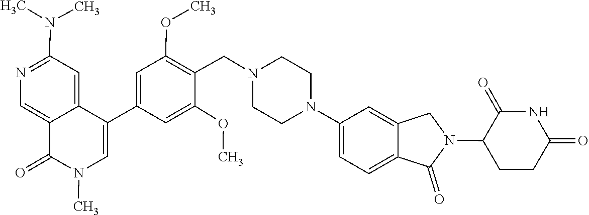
N1(C)C(=O)C2=CN=C(N(C)C)C=C2C(C2=CC(OC)=C(CN3CCN(C4=CC=C5C(=C4)CN(C4CCC(=O)NC4=O)C5=O)CC3)C(OC)=C2)=C1
